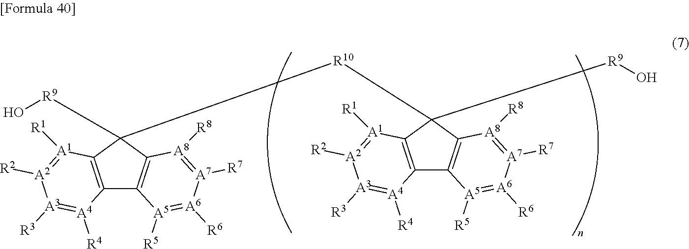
C12=C(C([R9]O)([R10]C3([R9]O)C4=C(C5=C3[A1]([R1])=[A2]([R2])[A3]([R3])=[A4]5[R4])[A5]([R5])=[A6]([R6])[A7]([R7])=[A8]4[R8])C3=C1[A5]([R5])=[A6]([R6])[A7]([R7])=[A8]3[R8])[A1]([R1])=[A2]([R2])[A3]([R3])=[A4]2[R4]
